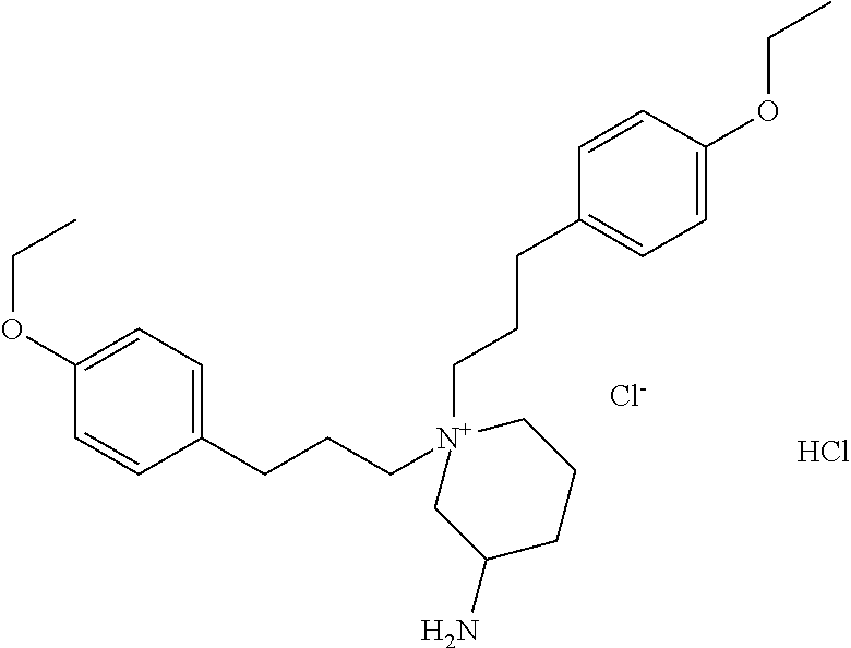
C1(OCC)=CC=C(CCC[N+]2(CCCC3=CC=C(OCC)C=C3)CC(N)CCC2)C=C1.[Cl-].Cl
